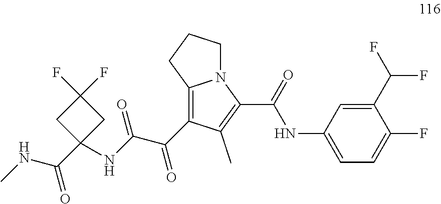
N(C(C(=O)C1=C2N(C(C(=O)NC3=CC=C(F)C(C(F)F)=C3)=C1C)CCC2)=O)C1(C(NC)=O)CC(F)(F)C1
